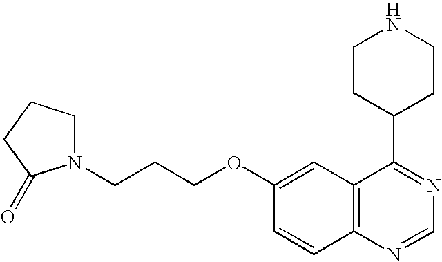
C1(OCCCN2CCCC2=O)=CC2=C(C=C1)N=CN=C2C1CCNCC1
